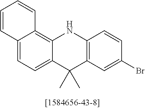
C12=CC=C3C(=C1C=CC=C2)NC1=C(C3(C)C)C=C(Br)C=C1
